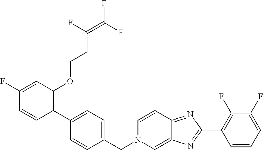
C1(F)=CC(OCCC(F)=C(F)F)=C(C2=CC=C(CN3C=C4C(=NC(C5=C(F)C(F)=CC=C5)=N4)C=C3)C=C2)C=C1
